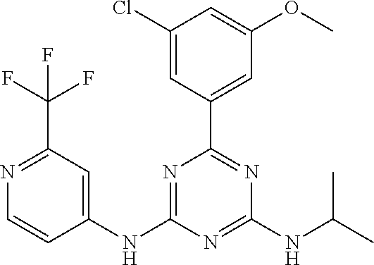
C1(Cl)=CC(C2=NC(NC(C)C)=NC(NC3=CC(C(F)(F)F)=NC=C3)=N2)=CC(OC)=C1
